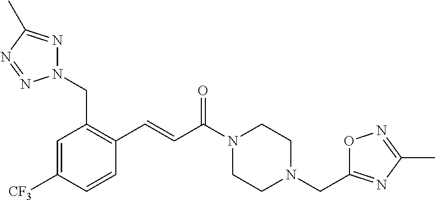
N1(CC2=C(C=CC(N3CCN(CC4=NC(C)=NO4)CC3)=O)C=CC([CF3])=C2)N=C(C)N=N1
